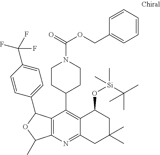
C1(C2CCN(C(=O)OCC3=CC=CC=C3)CC2)=C2C(=NC3=C1C(C1=CC=C(C(F)(F)F)C=C1)OC3C)CC(C)(C)CC2O[Si](C)(C)C(C)(C)C
